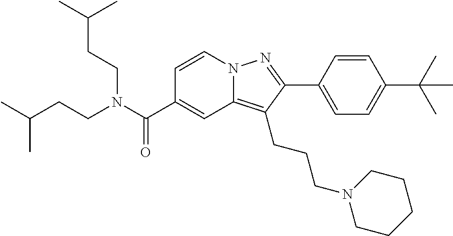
C1=CN2C(=C(CCCN3CCCCC3)C(C3=CC=C(C(C)(C)C)C=C3)=N2)C=C1C(N(CCC(C)C)CCC(C)C)=O
